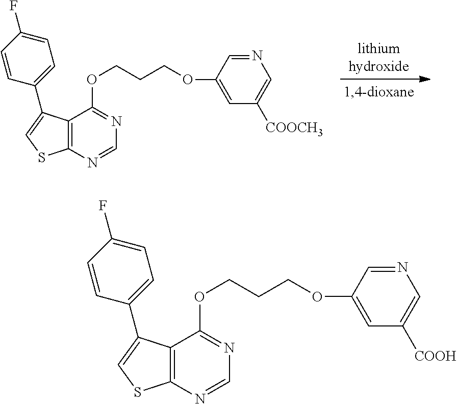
C1=C(C2=CSC3=C2C(OCCCOC2=CC([COOCH3])=CN=C2)=NC=N3)C=CC(F)=C1.C1=C(C2=CSC3=C2C(OCCCOC2=CC([COOH])=CN=C2)=NC=N3)C=CC(F)=C1
